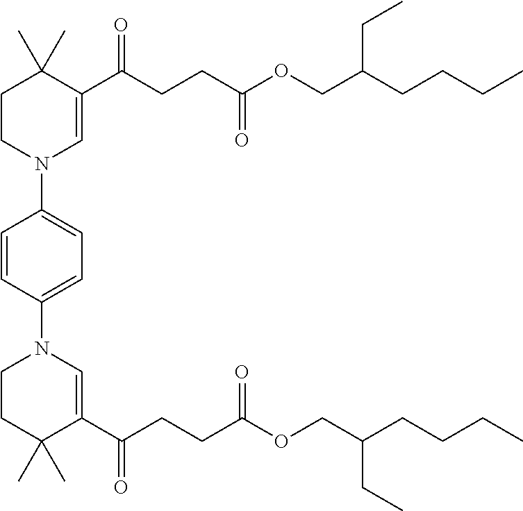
C1CN(C2=CC=C(N3CCC(C)(C)C(C(CCC(OCC(CCCC)CC)=O)=O)=C3)C=C2)C=C(C(CCC(OCC(CC)CCCC)=O)=O)C1(C)C
